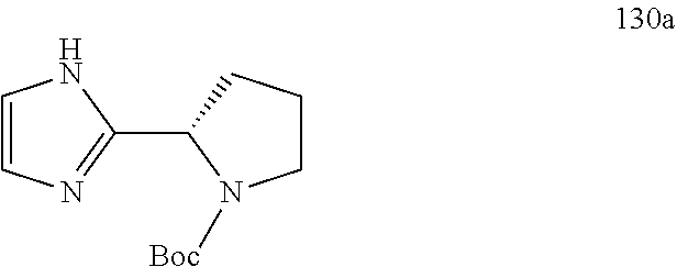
C1(C2N([Boc])CCC2)=NC=CN1
